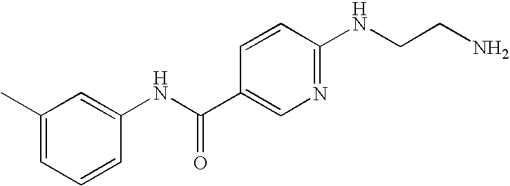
C1=CC(NC(C2=CN=C(NCCN)C=C2)=O)=CC(C)=C1
